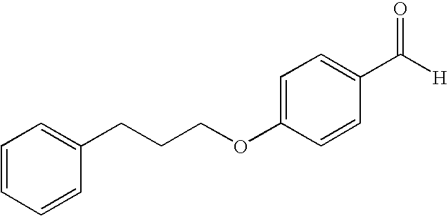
C1(CCCOC2=CC=C(C([H])=O)C=C2)=CC=CC=C1
